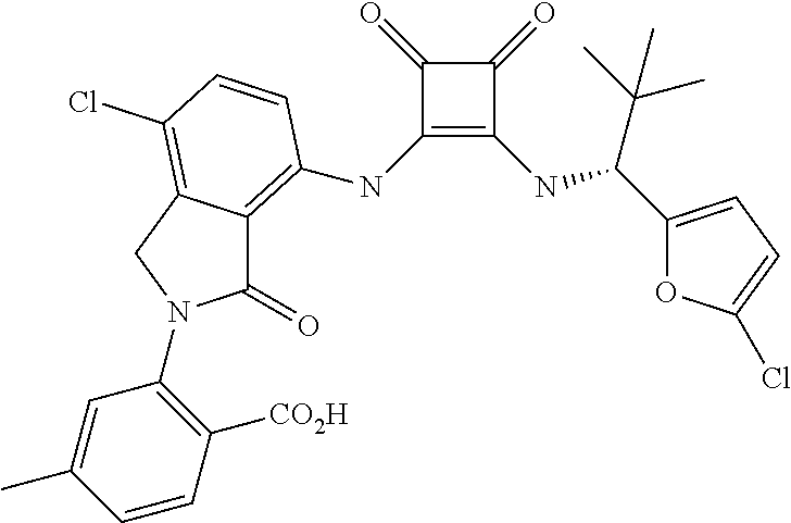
C1(NC2=C3C(=O)N(C4=C([CO2H])C=CC(C)=C4)CC3=C(Cl)C=C2)=C(NC(C(C)(C)C)C2=CC=C(Cl)O2)C(=O)C1=O
